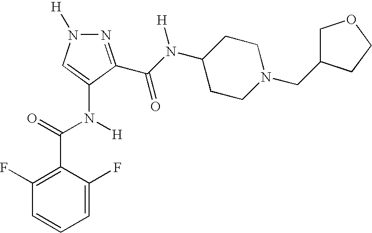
C1=C(F)C(C(=O)N([H])C2=CN([H])N=C2C(N(C2CCN(CC3COCC3)CC2)[H])=O)=C(F)C=C1
